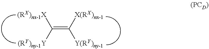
C(=C([X(RX)nx-1])[Y(RY)ny-1])([(RY)ny-1Y])[(RX)nx-1X]
